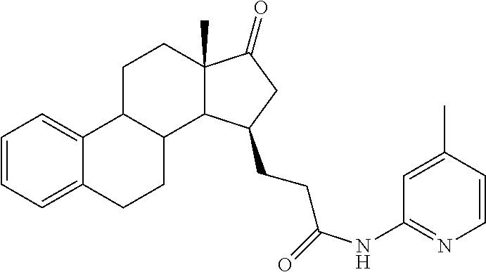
C1=CC=C2C(=C1)C1CCC3(C)C(=O)CC(CCC(=O)NC4=NC=CC(C)=C4)C3C1CC2
